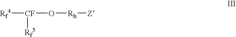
[Rf4][CF]([Rf5])O[Rh][Z]
